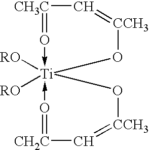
[CH3C]1=O->[Ti]2([RO])([RO])(-O=[CH2C]C=[CCH3]O2)O[CCH3]=C1
